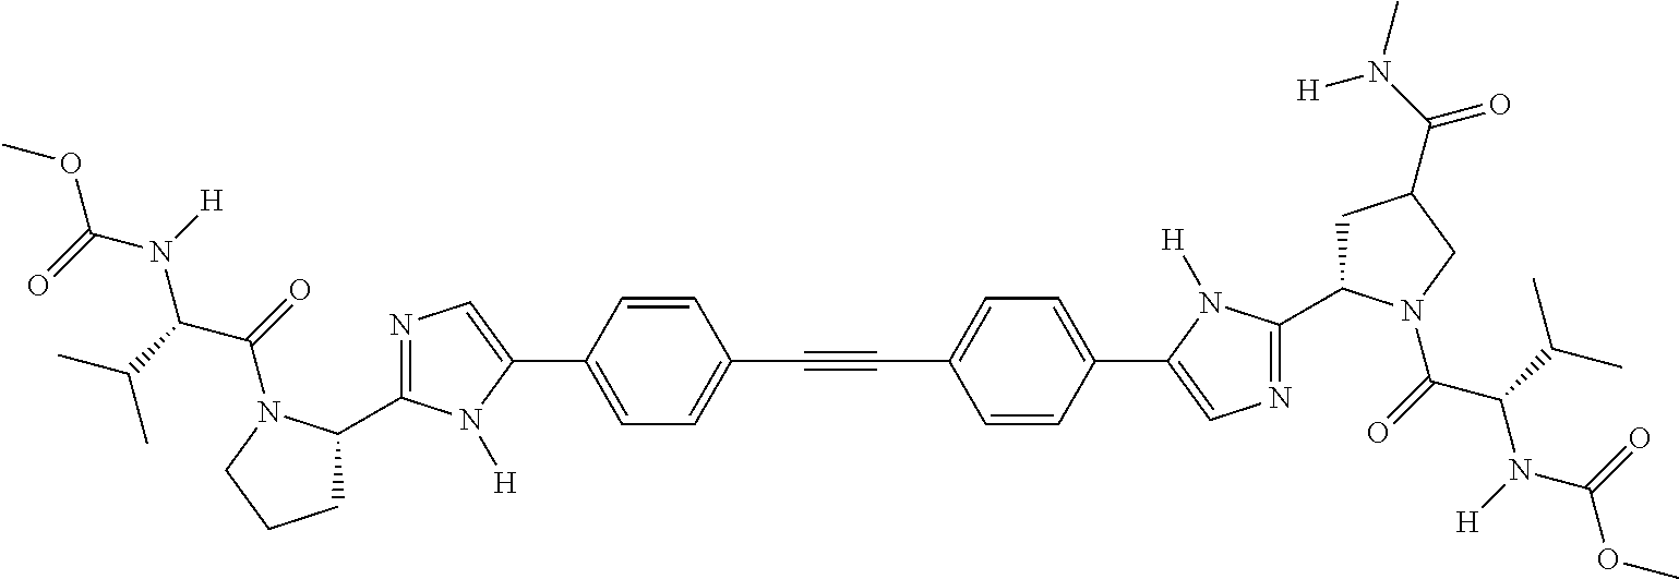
C1=C(C2=CN=C(C3CCCN3C(=O)C(C(C)C)N(C(OC)=O)[H])N2[H])C=CC(C#CC2=CC=C(C3=CN=C(C4CC(C(N(C)[H])=O)CN4C(=O)C(C(C)C)N(C(OC)=O)[H])N3[H])C=C2)=C1
